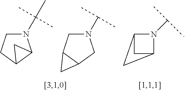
C1C2N(C(C)C)C1C2.N1(C(C)(C)C)CCC2C1C2.N1(C(C)C)CC2C(C1)C2
